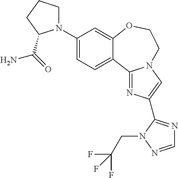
C1(N2CCCC2C(N)=O)=CC=C2C(=C1)OCCN1C=C(C3=NC=NN3CC(F)(F)F)N=C21
